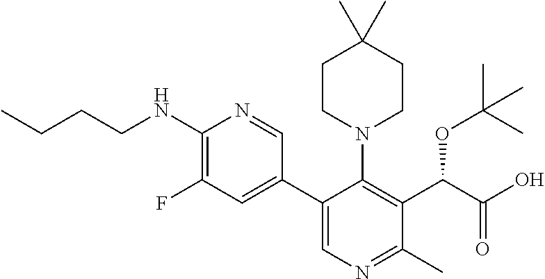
C1(NCCCC)=C(F)C=C(C2=CN=C(C)C(C(C(=O)O)OC(C)(C)C)=C2N2CCC(C)(C)CC2)C=N1
